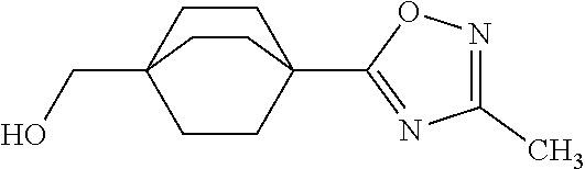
C1(C)=NOC(C23CCC(CO)(CC2)CC3)=N1
